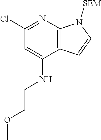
C1(Cl)=NC2=C(C(NCCOC)=C1)C=CN2[SEM]
